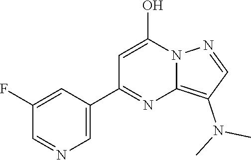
C12=C(N(C)C)C=NN1C(O)=CC(C1=CN=CC(F)=C1)=N2
